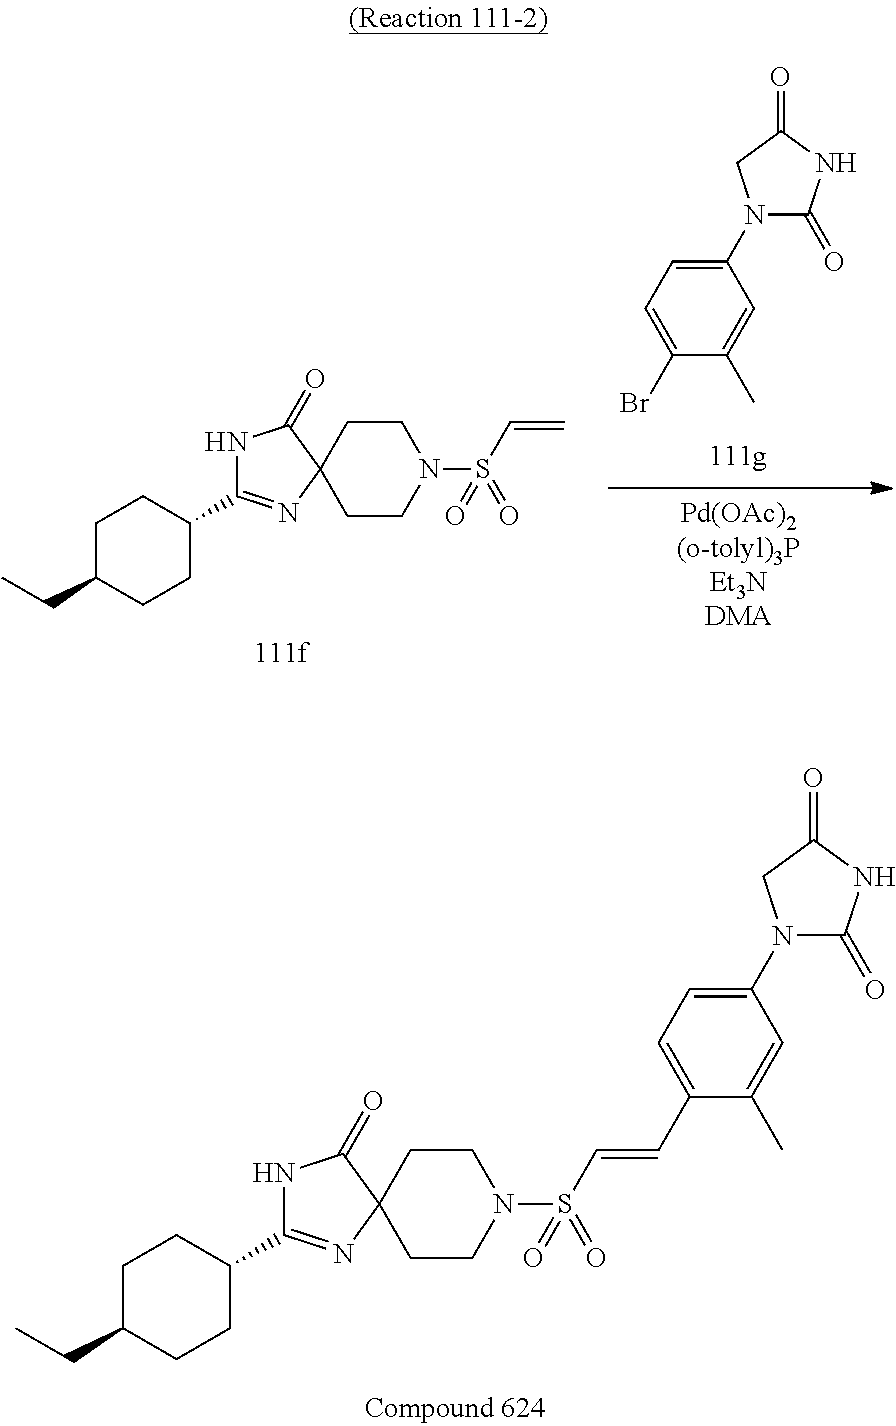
C1(C2=NC3(C(=O)N2)CCN(S(C=CC2=CC=C(N4C(=O)NC(=O)C4)C=C2C)(=O)=O)CC3)CCC(CC)CC1.C1(N2C(=O)NC(=O)C2)=CC=C(Br)C(C)=C1.[Pd(OAc)2(o-tolyl)3PEt3NDMA].C1(C2=NC3(C(=O)N2)CCN(S(C=C)(=O)=O)CC3)CCC(CC)CC1
